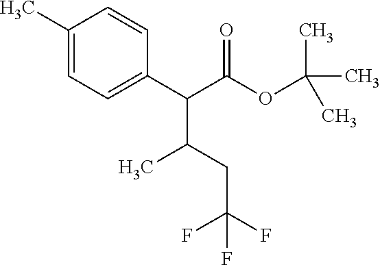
C1(C(C(OC(C)(C)C)=O)C(CC(F)(F)F)C)=CC=C(C)C=C1
